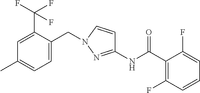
C1=C(CN2C=CC(NC(C3=C(F)C=CC=C3F)=O)=N2)C(C(F)(F)F)=CC(C)=C1
